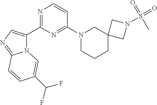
N12C(C3=NC=CC(N4CCCC5(C4)CN(S(=O)(=O)C)C5)=N3)=CN=C1C=CC(C(F)F)=C2
